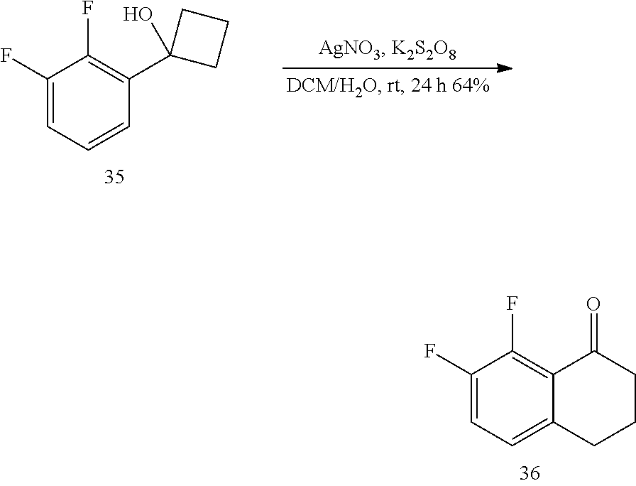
C1(F)=CC=CC(C2(O)CCC2)=C1F.C1(F)=CC=C2C(=C1F)C(=O)CCC2
